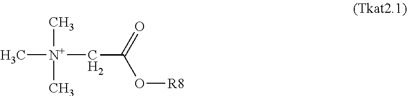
C[N+](C)(CC(O[R8])=O)C
